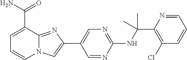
C1(C2=CN=C(NC(C3=C(Cl)C=CC=N3)(C)C)N=C2)=CN2C(=N1)C(C(N)=O)=CC=C2
